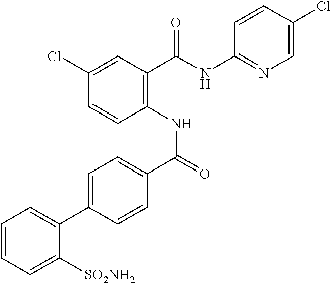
C1=C(Cl)C=CC(NC(=O)C2=CC=C(C3=CC=CC=C3[SO2NH2])C=C2)=C1C(NC1=NC=C(Cl)C=C1)=O
